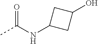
CC(NC1CC(O)C1)=O
